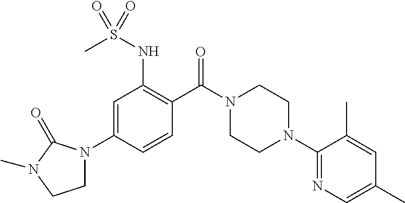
C1N(C2=CC(NS(C)(=O)=O)=C(C(N3CCN(C4=NC=C(C)C=C4C)CC3)=O)C=C2)C(=O)N(C)C1
